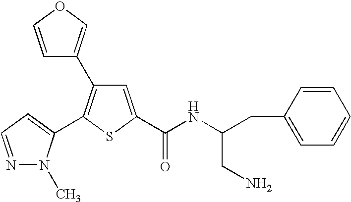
C1=C(C(NC(CC2=CC=CC=C2)CN)=O)SC(C2=CC=NN2C)=C1C1=COC=C1
